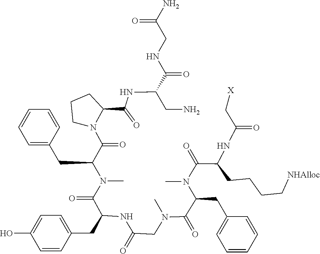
C1(CC(C(=O)N(C)C(CC2=CC=CC=C2)C(N2CCCC2C(NC(C(NCC(=O)N)=O)CN)=O)=O)NC(CN(C(C(CC2=CC=CC=C2)N(C)C(C(CCCC[NHAlloc])NC(=O)C[X])=O)=O)C)=O)=CC=C(O)C=C1
